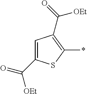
C1=C(C(=O)[OEt])SC(*)=C1C([OEt])=O
